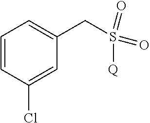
C(S(=O)(=O)[Q])C1=CC=CC(Cl)=C1
